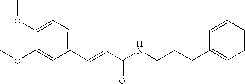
C1(C=CC(NC(CCC2=CC=CC=C2)C)=O)=CC=C(OC)C(OC)=C1
